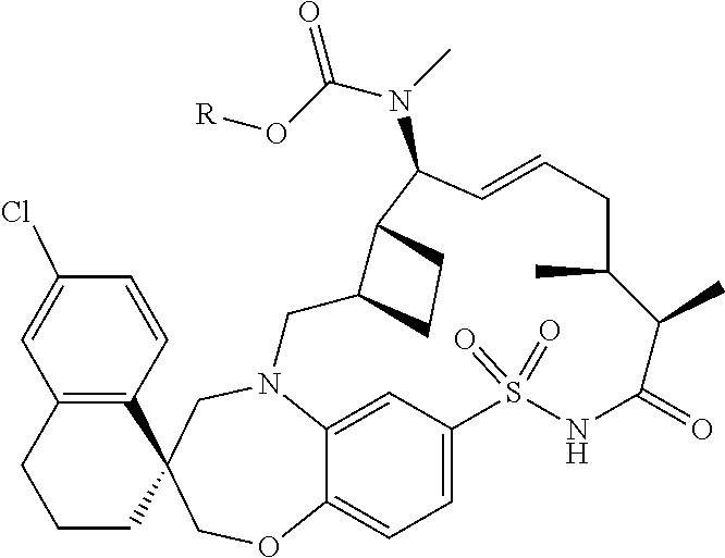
N12C3=CC(=CC=C3OCC3(C4=C(C=C(Cl)C=C4)CCC3)C1)S(=O)(=O)NC(=O)C(C)C(C)CC=CC(N(C(=O)O[R])C)C1C(C2)CC1
